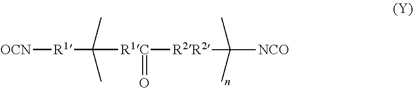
[OCN][R1]C(C)(C)[R1C]([R2R2]C(C)(C)[NCO])=O
